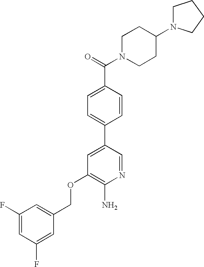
C1=C(F)C=C(F)C=C1COC1=C(N)N=CC(C2=CC=C(C(=O)N3CCC(N4CCCC4)CC3)C=C2)=C1
